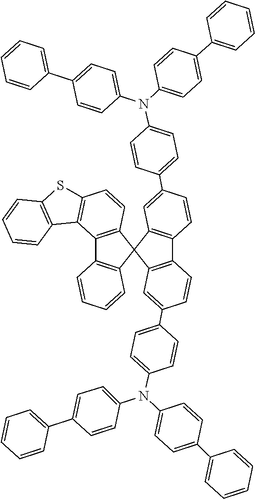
C12=C(C3(C4=C1C=CC=C4)C1=C(C4=C3C=C(C3=CC=C(N(C5=CC=C(C6=CC=CC=C6)C=C5)C5=CC=C(C6=CC=CC=C6)C=C5)C=C3)C=C4)C=CC(C3=CC=C(N(C4=CC=C(C5=CC=CC=C5)C=C4)C4=CC=C(C5=CC=CC=C5)C=C4)C=C3)=C1)C=CC1=C2C2=C(S1)C=CC=C2
